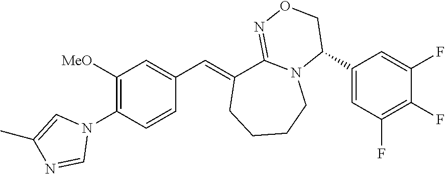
C1([MeO])=C(N2C=C(C)N=C2)C=CC(C=C2C3=NOCC(C4=CC(F)=C(F)C(F)=C4)N3CCCC2)=C1
